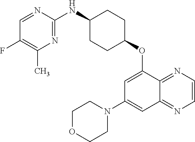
C1=NC(NC2CCC(OC3=CC(N4CCOCC4)=CC4=NC=CN=C34)CC2)=NC(C)=C1F
